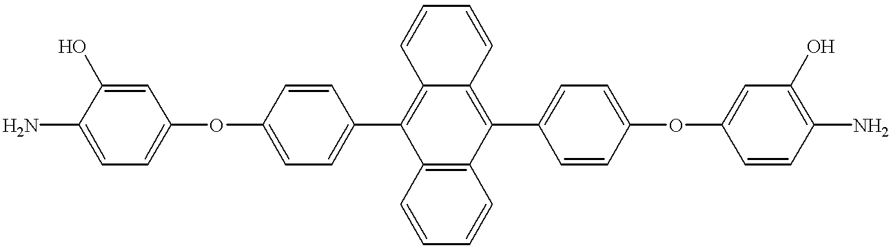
C1=C(OC2=CC=C(C3=C4C(=C(C5=CC=C(OC6=CC(O)=C(N)C=C6)C=C5)C5=C3C=CC=C5)C=CC=C4)C=C2)C=C(O)C(N)=C1
